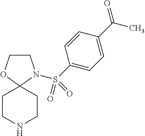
C1COC2(N1S(C1=CC=C(C(=O)C)C=C1)(=O)=O)CCNCC2
